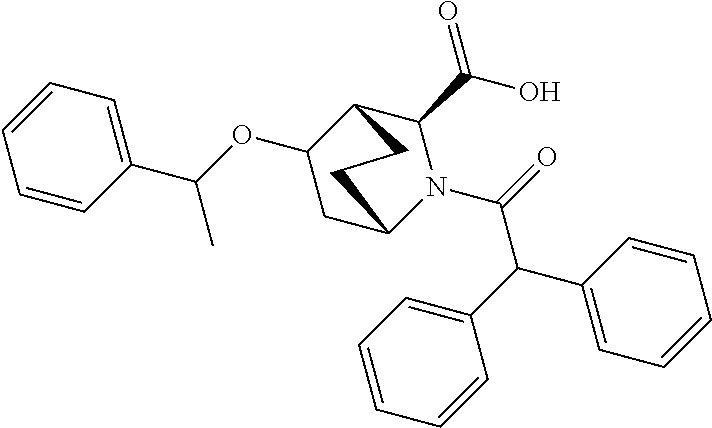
C1=CC=CC(C(C(=O)N2C(C(=O)O)C3C(OC(C4=CC=CC=C4)C)CC2CC3)C2=CC=CC=C2)=C1
